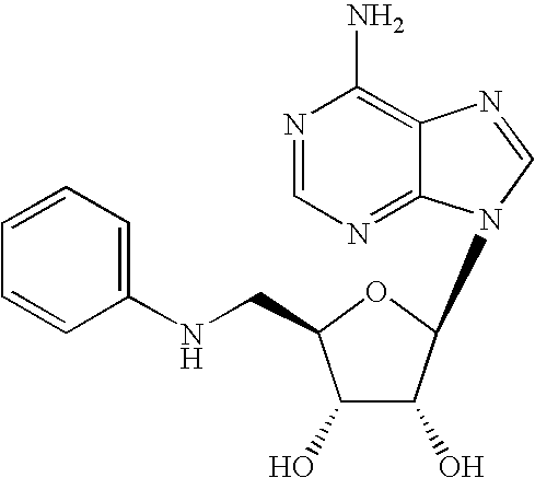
N1=CN=C2C(=C1N)N=CN2C1C(O)C(O)C(CNC2=CC=CC=C2)O1
